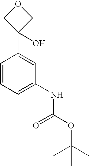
O1CC(C2=CC(NC(OC(C)(C)C)=O)=CC=C2)(O)C1
